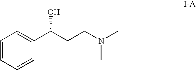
C1=CC(C(CCN(C)C)O)=CC=C1
